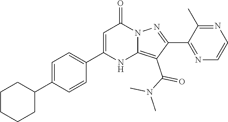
C1CCCC(C2=CC=C(C3=CC(=O)N4C(=C(C(N(C)C)=O)C(C5=NC=CN=C5C)=N4)N3)C=C2)C1
